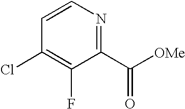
C1(C([OMe])=O)=NC=CC(Cl)=C1F
